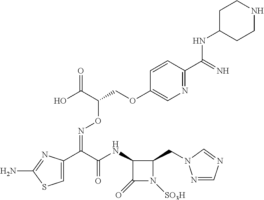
C1=C(C(C(=O)NC2C(=O)N([SO3H])C2CN2N=CN=C2)=NOC(COC2=CN=C(C(=N)NC3CCNCC3)C=C2)C(=O)O)N=C(N)S1
